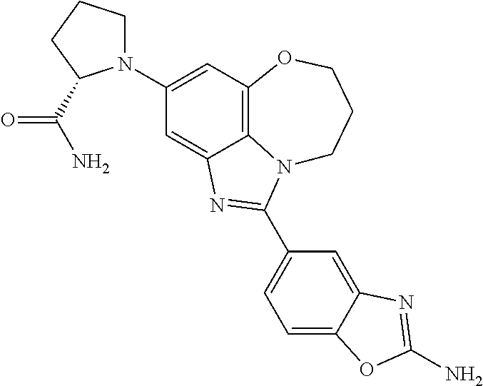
C1(N2CCCC2C(N)=O)=CC2=C3C(=C1)N=C(C1=CC=C4C(=C1)N=C(N)O4)N3CCCO2
